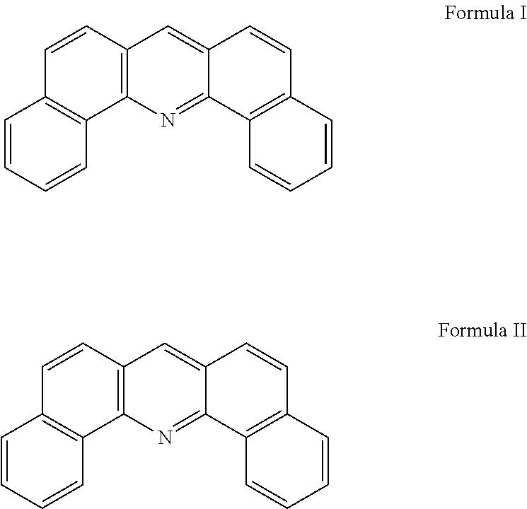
C12=C(N=C3C(=C1)C=CC1=C3C=CC=C1)C1=C(C=C2)C=CC=C1.C12=C(N=C3C(=C1)C=CC1=C3C=CC=C1)C1=C(C=C2)C=CC=C1
